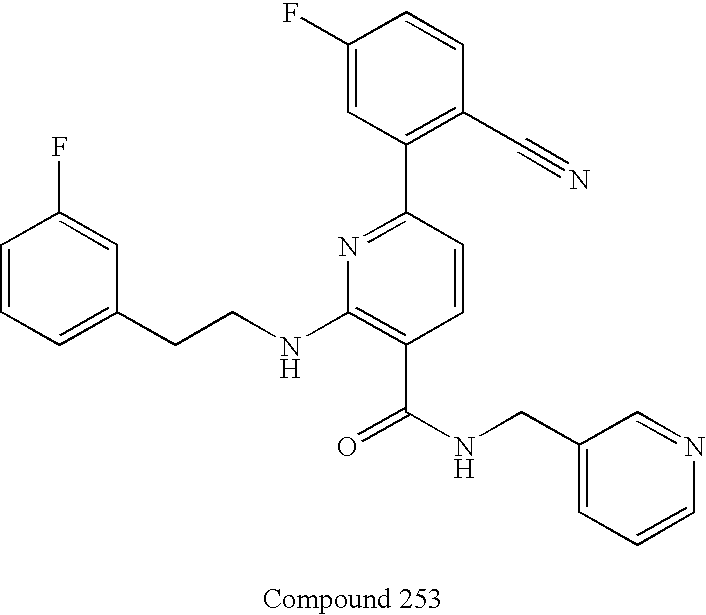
C1=CC(F)=CC(CCNC2=C(C(NCC3=CC=CN=C3)=O)C=CC(C3=C(C#N)C=CC(F)=C3)=N2)=C1
